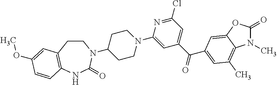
C1CC2=C(NC(=O)N1C1CCN(C3=CC(C(=O)C4=CC(C)=C5C(=C4)OC(=O)N5C)=CC(Cl)=N3)CC1)C=CC(OC)=C2
